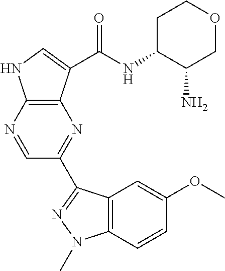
C12=C(C(C(NC3C(N)COCC3)=O)=CN1)N=C(C1=NN(C)C3=C1C=C(OC)C=C3)C=N2
